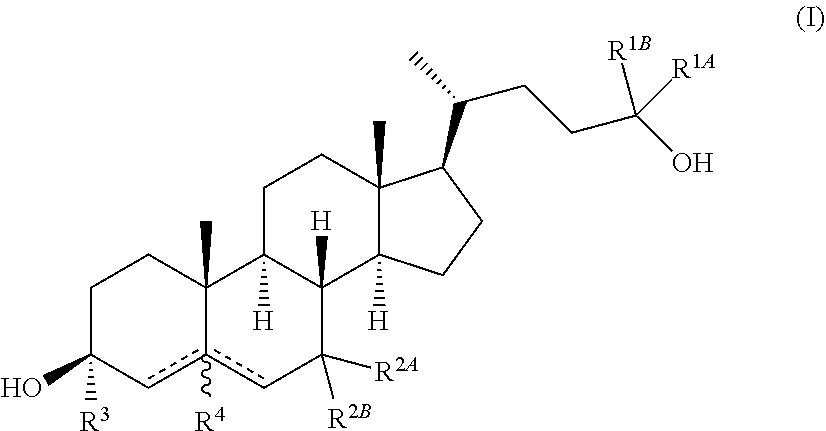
C1C(O)([R3])cc2([R4])cC([R2B])([R2A])C3([H])C([H])(C2(C)C1)CCC1(C)C3([H])CCC1C(C)CCC(O)([R1B])[R1A]
